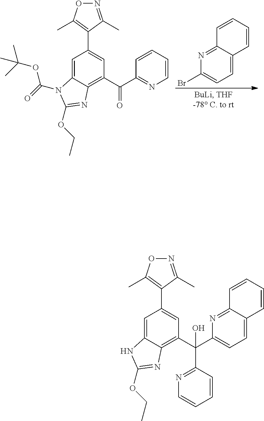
C1=C2C(=NC(Br)=C1)C=CC=C2.N1=C(C)C(C2=CC(C(=O)C3=NC=CC=C3)=C3C(=C2)N(C(=O)OC(C)(C)C)C(OCC)=N3)=C(C)O1.N1=C(C)C(C2=CC(C(C3=NC=CC=C3)(C3=CC=C4C(=N3)C=CC=C4)O)=C3C(=C2)NC(OCC)=N3)=C(C)O1
